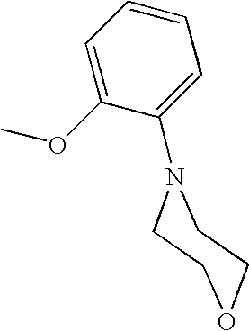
COC1=CC=CC=C1N1CCOCC1
